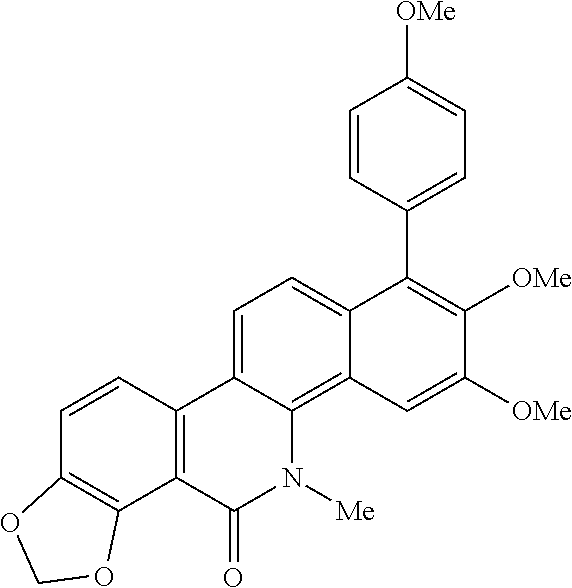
C1=C2C(=C3C(=C1)C(C1=CC=C([OMe])C=C1)=C([OMe])C([OMe])=C3)N([Me])C(=O)C1=C2C=CC2=C1OCO2
